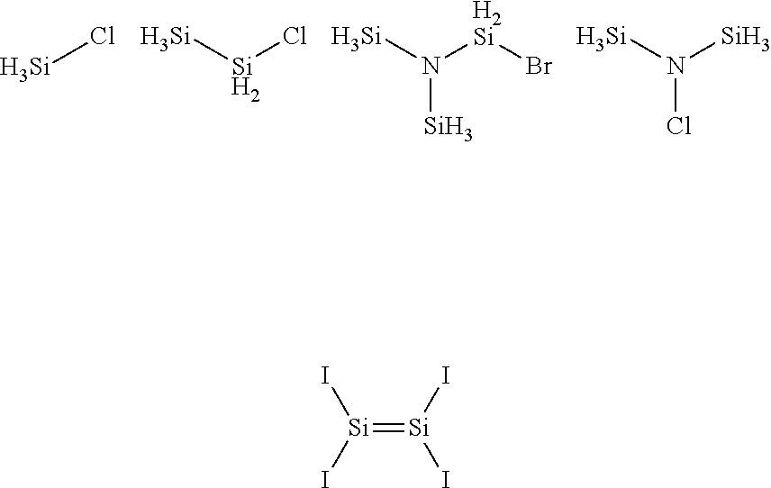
[Si]Cl.[Si][Si]Cl.[Si]N([H2Si]Br)[Si].[Si]N([Si])Cl.[Si](=[Si](I)I)(I)I
